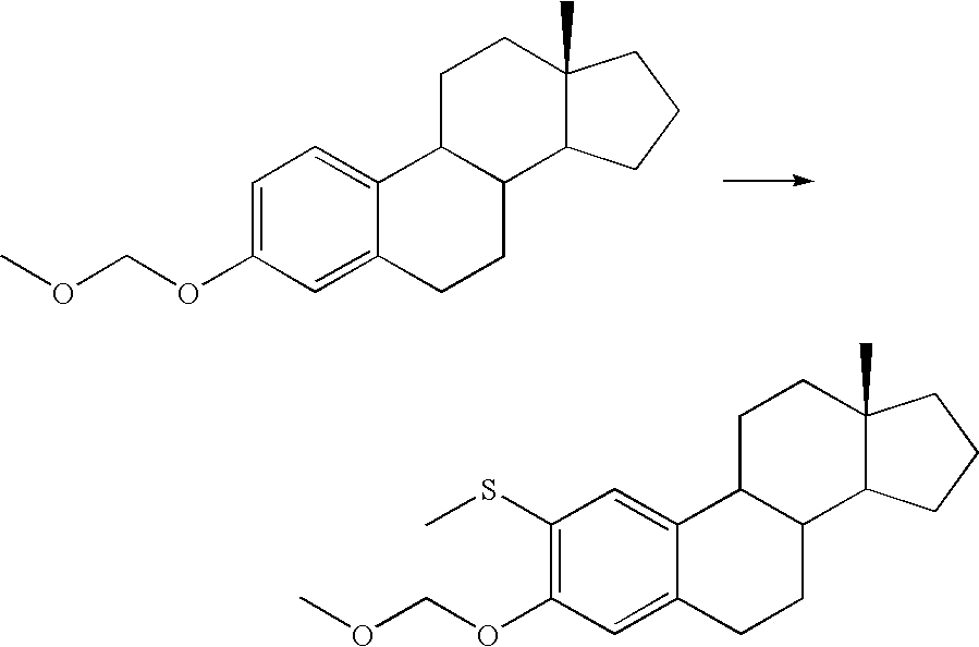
C12C(CCC3=CC(OCOC)=C(SC)C=C13)C1C(C)(CC2)CCC1.C12C(CCC3=CC(OCOC)=CC=C13)C1C(C)(CC2)CCC1
